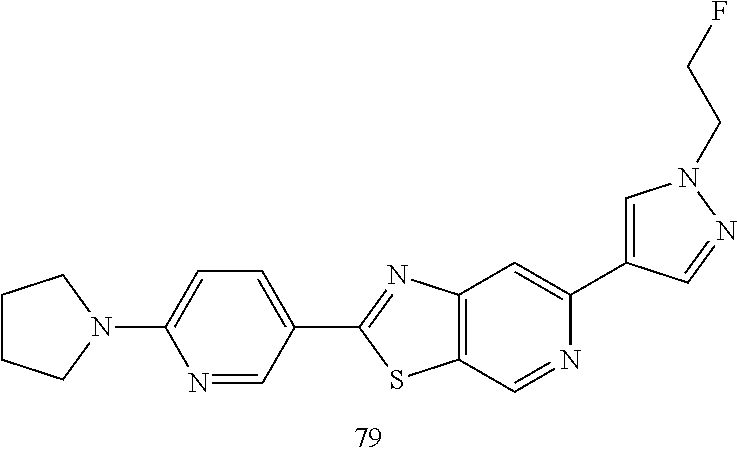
N1=CC(C2=NC3=C(S2)C=NC(C2=CN(CCF)N=C2)=C3)=CC=C1N1CCCC1
